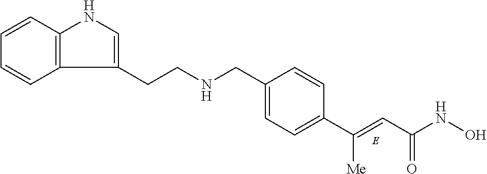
C1=C(CNCCC2=CNC3=C2C=CC=C3)C=CC(C(=CC(NO)=O)[Me])=C1
